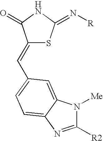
C1(=CC2=CC=C3C(=C2)N([Me])C([R2])=N3)SC(=N[R])NC1=O
